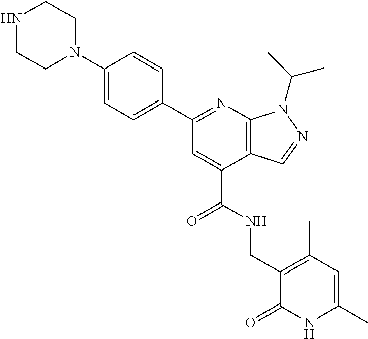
C1(N2CCNCC2)=CC=C(C2=NC3=C(C(C(NCC4=C(C)C=C(C)NC4=O)=O)=C2)C=NN3C(C)C)C=C1
